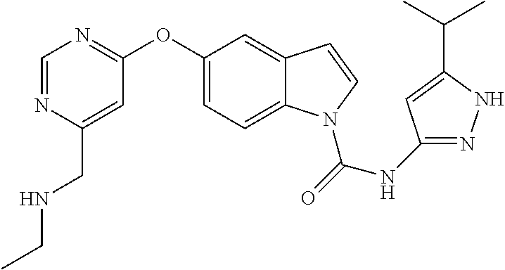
C1(OC2=NC=NC(CNCC)=C2)=CC=C2C(=C1)C=CN2C(=O)NC1=NNC(C(C)C)=C1
